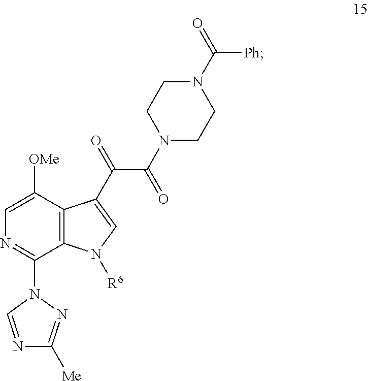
C1=C([OMe])C2=C(C(N3C=NC([Me])=N3)=N1)N([R6])C=C2C(=O)C(N1CCN(C(=O)[Ph])CC1)=O
